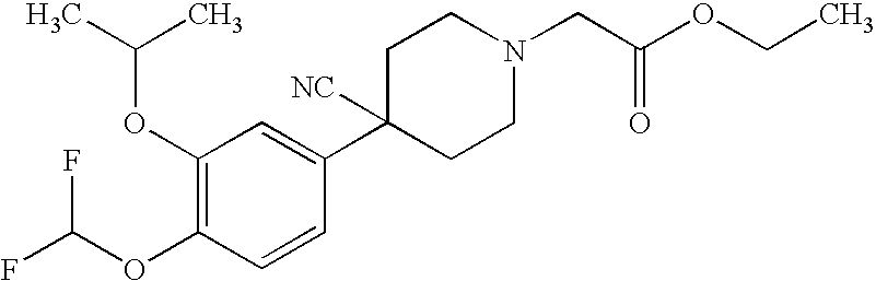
C1(OC(C)C)=C(OC(F)F)C=CC(C2([NC])CCN(CC(OCC)=O)CC2)=C1
